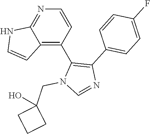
N1=C2C(=C(C3=C(C4=CC=C(F)C=C4)N=CN3CC3(O)CCC3)C=C1)C=CN2
